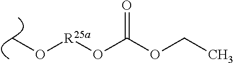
CO[R25a]OC(=O)OCC
